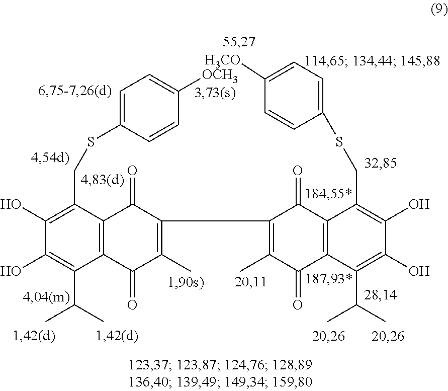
C1(O)=C(C(C)C)C2=C(C(CSC3=CC=C([OCH3])C=C3)=C1O)C(=O)C(C1=C(C)C(=O)C3=C(C1=O)C(CSC1=CC=C([H3CO])C=C1)=C(O)C(O)=C3C(C)C)=C(C)C2=O
